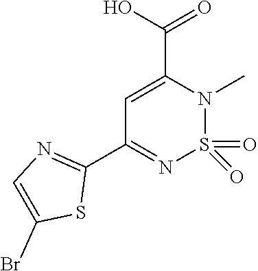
C1=C(C(O)=O)N(C)S(=O)(=O)N=C1C1=NC=C(Br)S1
